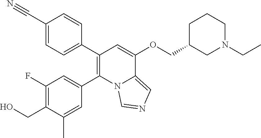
C1(C#N)=CC=C(C2=C(C3=CC(F)=C(CO)C(C)=C3)N3C(=CN=C3)C(OCC3CN(CC)CCC3)=C2)C=C1
